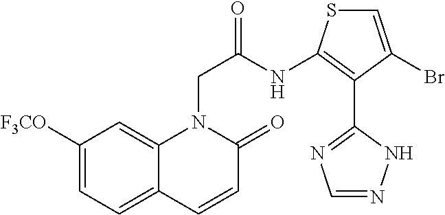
C12=CC=C([F3CO])C=C1N(CC(NC1=C(C3=NC=NN3)C(Br)=CS1)=O)C(=O)C=C2
